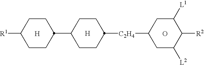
C1CC([R1])CCC1C1CCC([C2H4]C2CC([L2])C([R2])C([L1])C2)CC1.[H].[H].O
